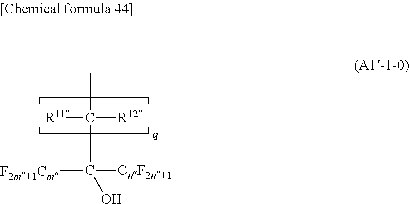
CC([R12])(C([CnF2n+1])([F2m+1Cm])O)[R11]
